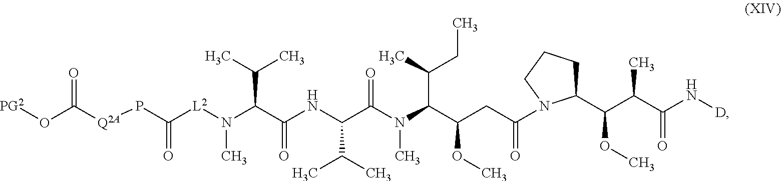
N(C(C(NC(C(C)C)C(N(C)C(C(C)CC)C(CC(=O)N1C(C(C(C(=O)N[D])C)OC)CCC1)OC)=O)=O)C(C)C)([L2]C(=O)P[Q2A]C(O[PG2])=O)C
